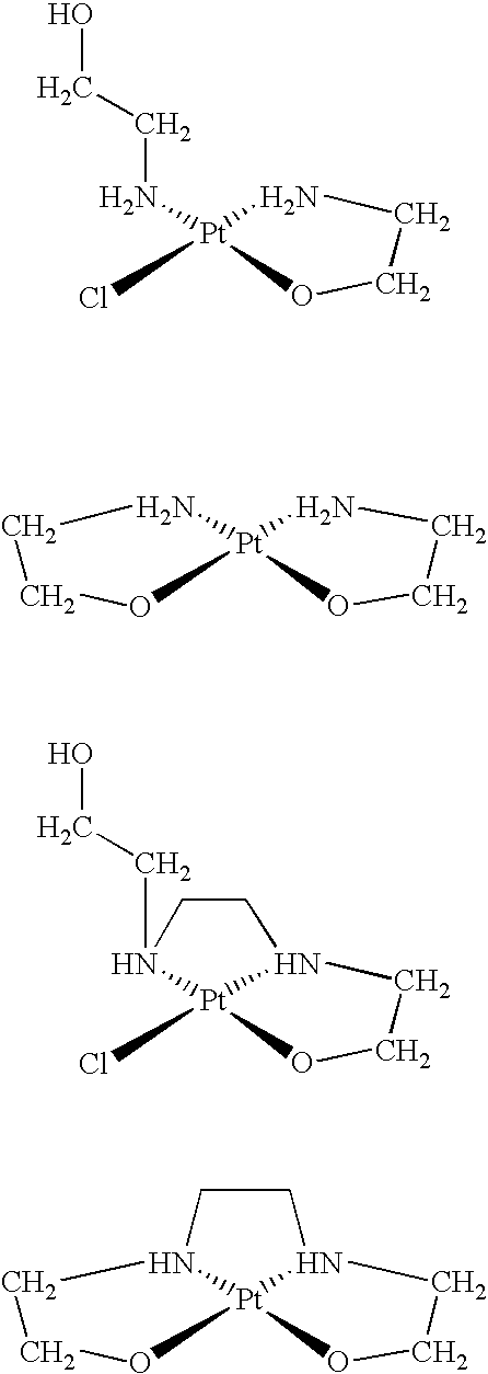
N([Pt]1(Cl)NCCO1)CCO.N1[Pt]2(NCCO2)OCC1.N1(CCO)[Pt]2(Cl)N(CCO2)CC1.N12[Pt]3(N(CCO3)CC1)OCC2
